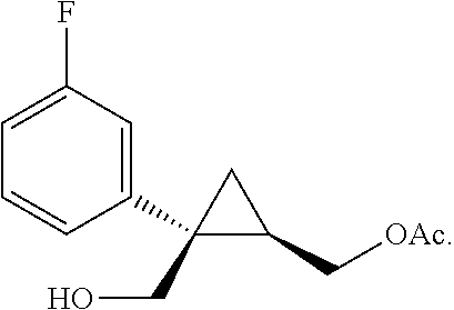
C1(C[OAc])C(C2=CC(F)=CC=C2)(CO)C1
